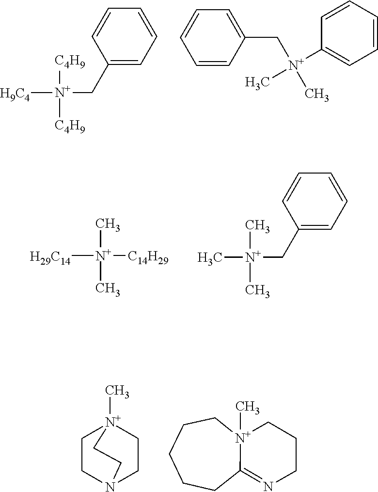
[H9C4][N+]([C4H9])([C4H9])CC1=CC=CC=C1.C1=CC=C(C[N+](C)(C)C2=CC=CC=C2)C=C1.[H29C14][N+](C)(C)[C14H29].C[N+](C)(C)CC1=CC=CC=C1.C1C[N+]2(C)CCN1CC2.C1CCC2=NCCC[N+]2(C)CC1
